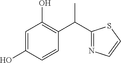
C1=C(O)C=CC(C(C2=NC=CS2)C)=C1O
